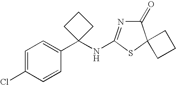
C1(=O)N=C(NC2(C3=CC=C(Cl)C=C3)CCC2)SC12CCC2
